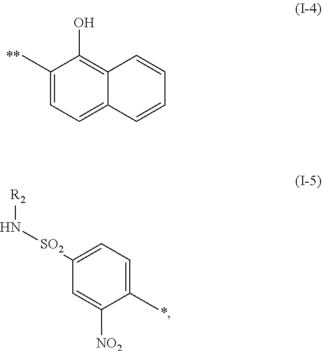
C1(C)=CC=C2C(=C1O)C=CC=C2.C1([SO2]N[R2])=CC=C(C)C([NO2])=C1
